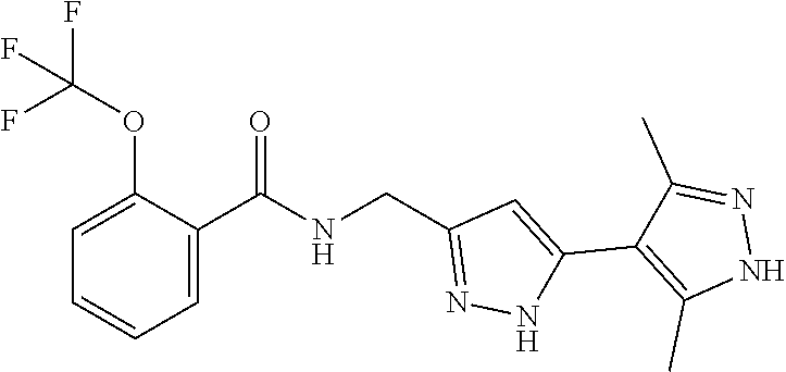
C1=C(C(=O)NCC2=NNC(C3=C(C)NN=C3C)=C2)C(OC(F)(F)F)=CC=C1
